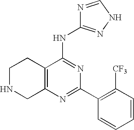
C12=C(N=C(C3=C([CF3])C=CC=C3)N=C1NC1=NNC=N1)CNCC2
